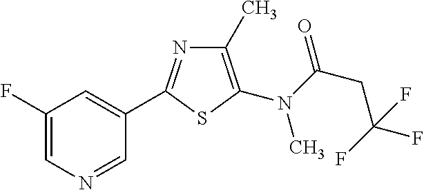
C1=C(F)C=C(C2=NC(C)=C(N(C(CC(F)(F)F)=O)C)S2)C=N1
